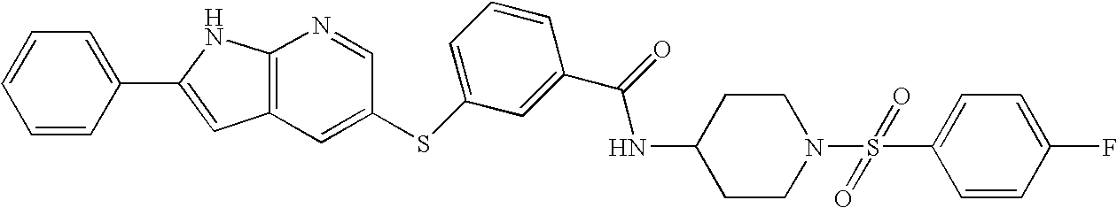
C1=CC(C2=CC3=C(N2)N=CC(SC2=CC=CC(C(NC4CCN(S(C5=CC=C(F)C=C5)(=O)=O)CC4)=O)=C2)=C3)=CC=C1
